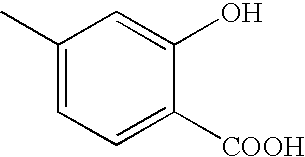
C1(C)=CC=C([COOH])C(O)=C1
